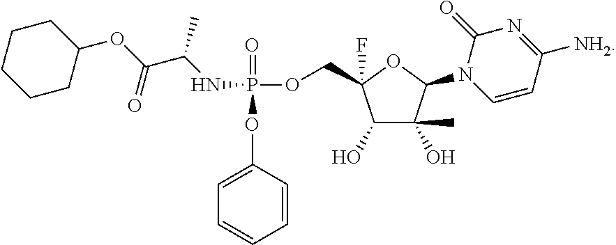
P(=O)(OC1=CC=CC=C1)(OCC1(F)C(O)C(O)(C)C(N2C=CC([NH2])=NC2=O)O1)NC(C(OC1CCCCC1)=O)C
